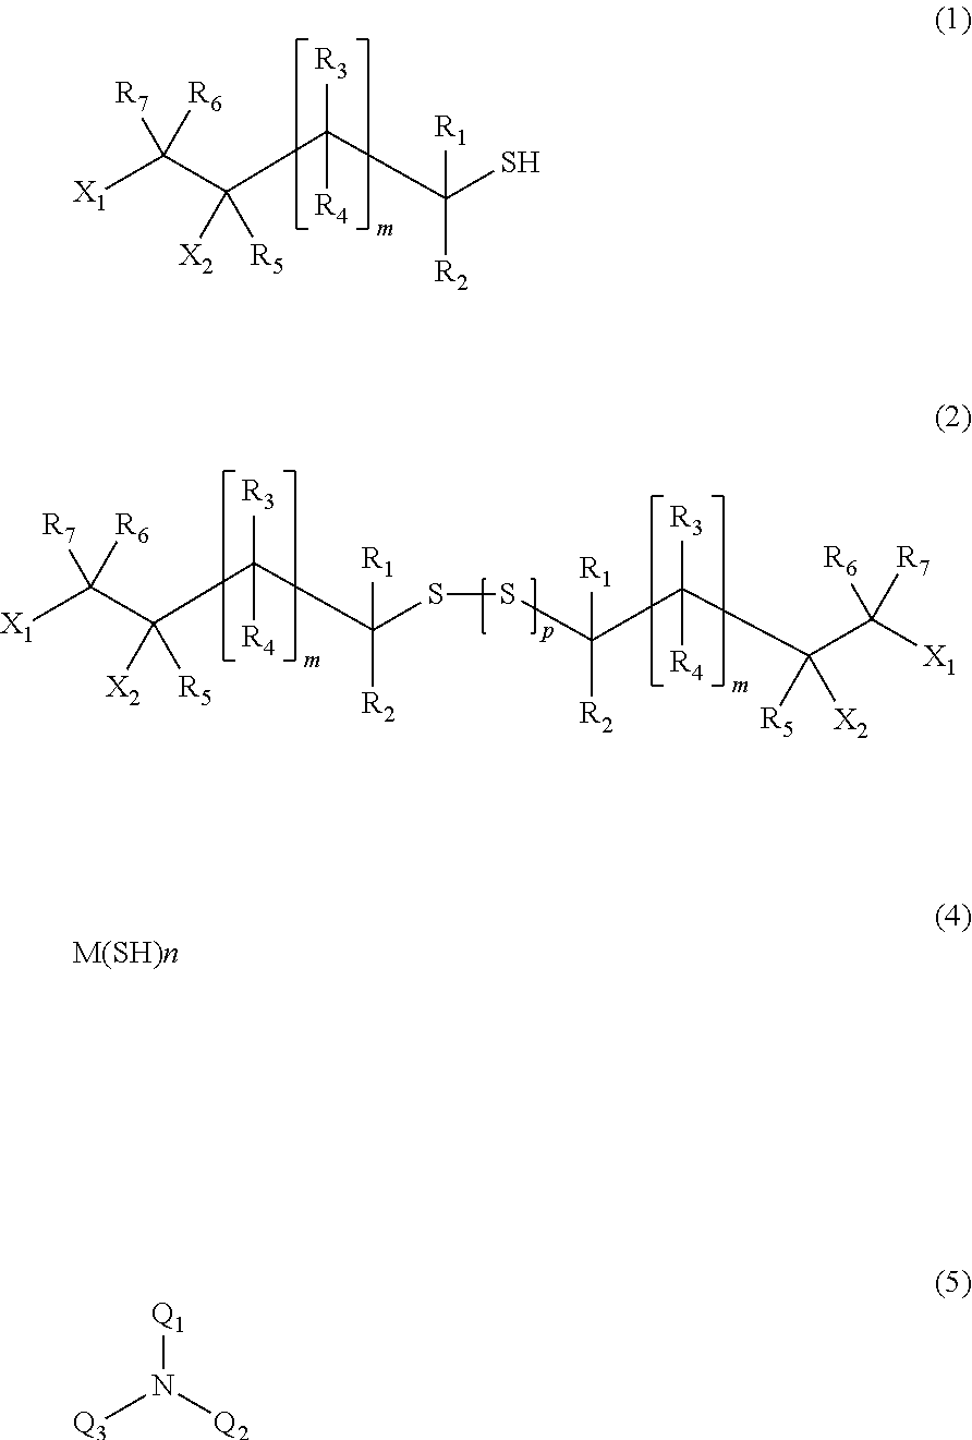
[X1]C(C(C(C(S)([R1])[R2])([R3])[R4])([X2])[R5])([R6])[R7].[X1]C(C(C(C(SSC(C(C(C([X1])([R7])[R6])([R5])[X2])([R3])[R4])([R2])[R1])([R1])[R2])([R3])[R4])([X2])[R5])([R6])[R7].[Q3]N([Q2])[Q1]
